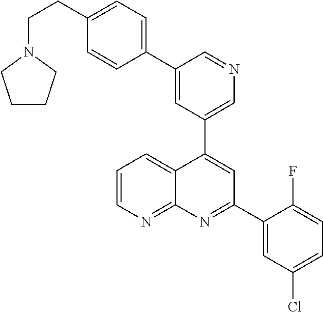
C1=C(C2=CC=C(CCN3CCCC3)C=C2)C=NC=C1C1=CC(C2=CC(Cl)=CC=C2F)=NC2=NC=CC=C12
